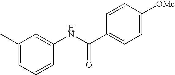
C1=CC(NC(C2=CC=C([OMe])C=C2)=O)=CC(C)=C1
